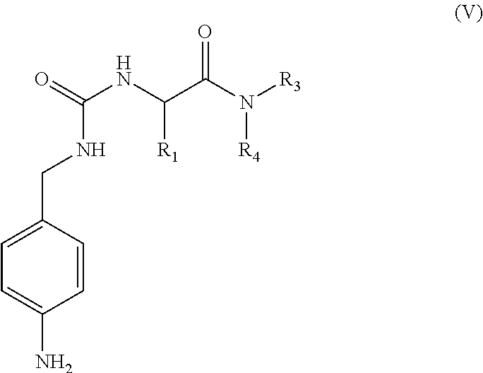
N(C(NC(C(N([R4])[R3])=O)[R1])=O)CC1=CC=C(N)C=C1
